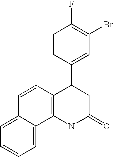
C12=C(NC(=O)CC1C1=CC(Br)=C(F)C=C1)C1=CC=CC=C1C=C2
